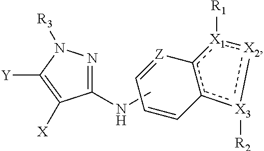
C1(NC)=NN([R3])C([Y])=C1[X].c12c([X3]([R2]):[X2]:[X1]1[R1])C=CC=[Z]2
